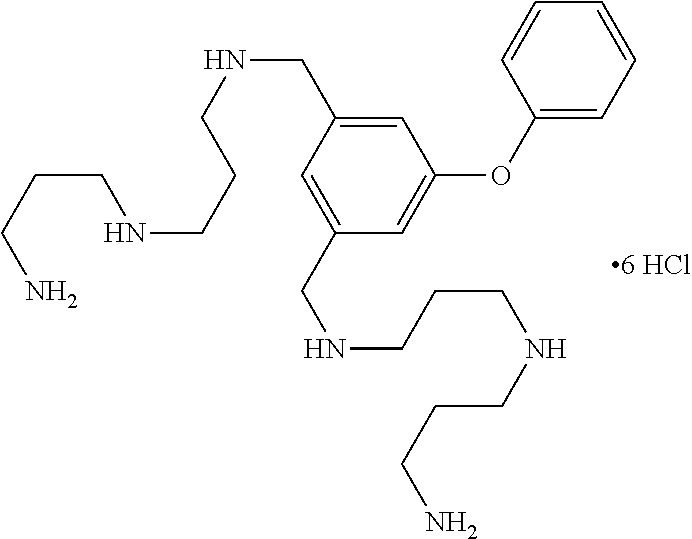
C1=C(CNCCCNCCCN)C=C(CNCCCNCCCN)C=C1OC1=CC=CC=C1
